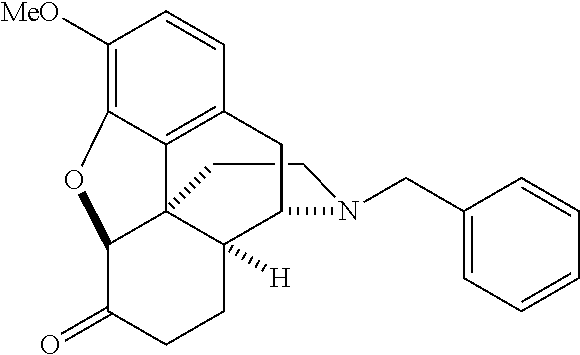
C1CN(CC2=CC=CC=C2)C2C3([H])C14C1=C(C=CC([MeO])=C1OC4C(=O)CC3)C2
